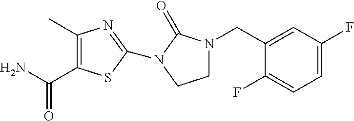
C1(C)=C(C(N)=O)SC(N2C(=O)N(CC3=CC(F)=CC=C3F)CC2)=N1
